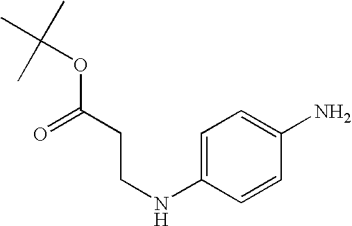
C1=C(NCCC(OC(C)(C)C)=O)C=CC(N)=C1
